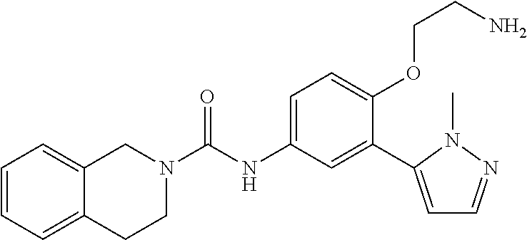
C12=CC=CC=C1CCN(C(=O)NC1=CC=C(OCCN)C(C3=CC=NN3C)=C1)C2
